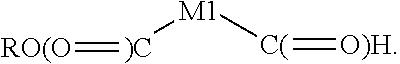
[O)H]=[C(][M1][)C]=[RO(O]
